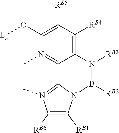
N12C([RB1])=C([RB6])N(C)=C1C1=N(C)C(O[LA])=C([RB5])C([RB4])=C1N([RB3])B2[RB2]
